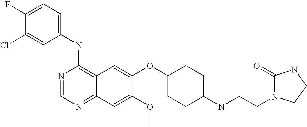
C1(NC2=C3C(=NC=N2)C=C(OC)C(OC2CCC(NCCN4C(=O)NCC4)CC2)=C3)=CC=C(F)C(Cl)=C1
